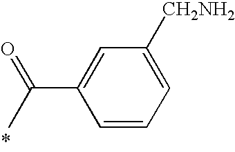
CC(=O)C1=CC([CH2NH2])=CC=C1
